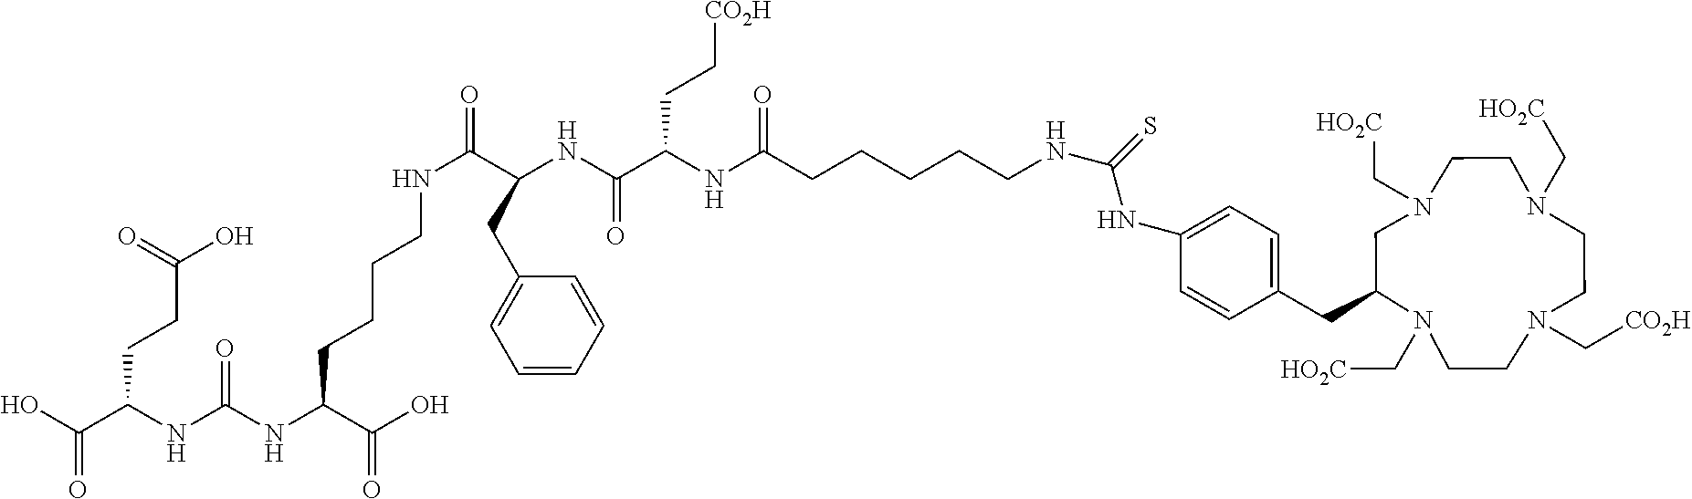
N1(C[HO2C])CCN(C[CO2H])CCN(C[HO2C])CCN(C[HO2C])CC1CC1=CC=C(NC(NCCCCCC(NC(C(NC(C(NCCCCC(NC(NC(C(O)=O)CCC(O)=O)=O)C(O)=O)=O)CC2=CC=CC=C2)=O)CC[CO2H])=O)=S)C=C1
